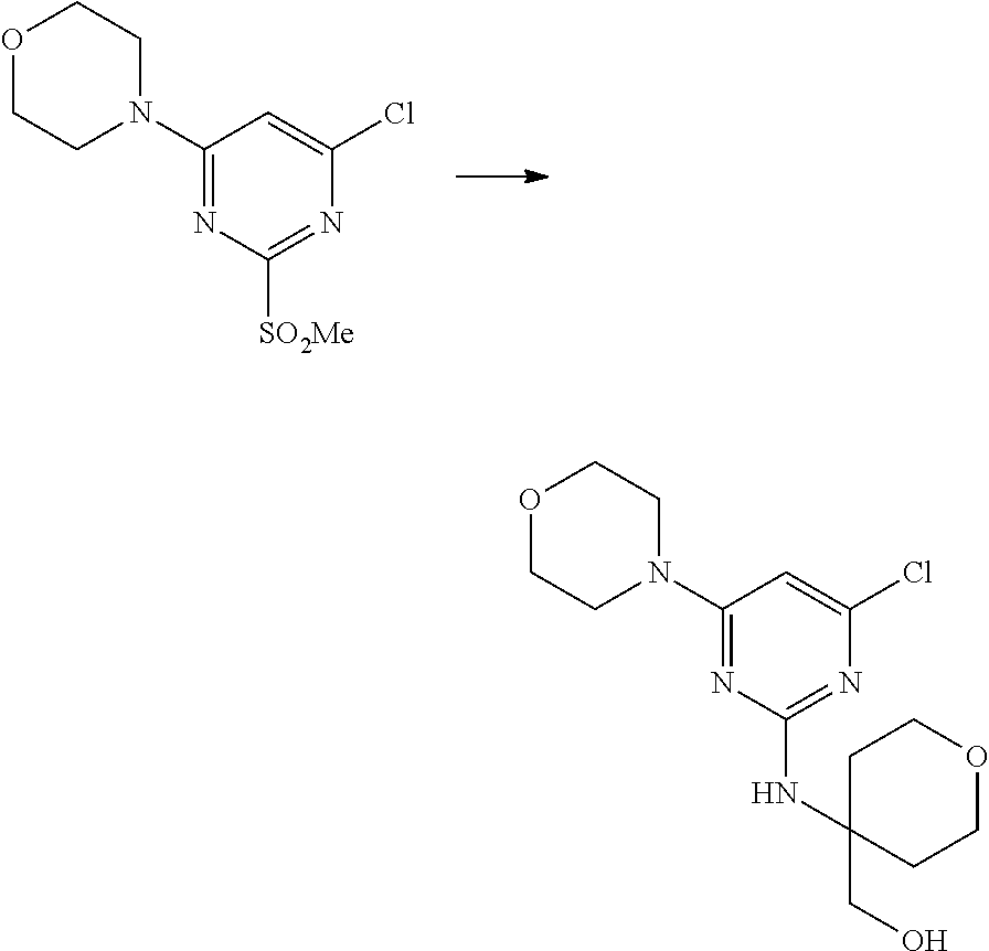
C1(N2CCOCC2)=NC([SO2Me])=NC(Cl)=C1.C1(N2CCOCC2)=NC(NC2(CO)CCOCC2)=NC(Cl)=C1
